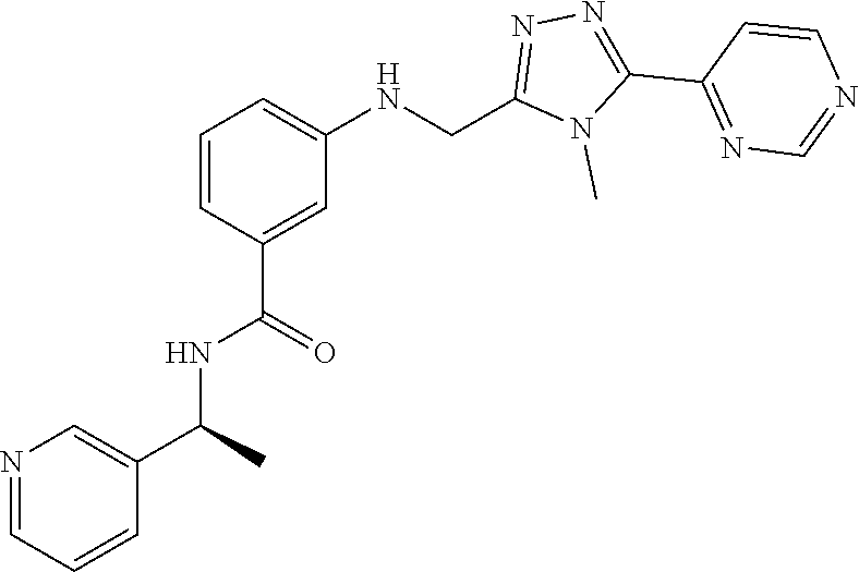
N1=C(C2=NN=C(CNC3=CC=CC(C(NC(C4=CN=CC=C4)C)=O)=C3)N2C)C=CN=C1
